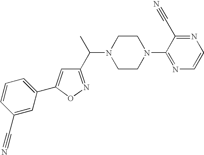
C1=CC(C#N)=CC(C2=CC(C(C)N3CCN(C4=NC=CN=C4C#N)CC3)=NO2)=C1
